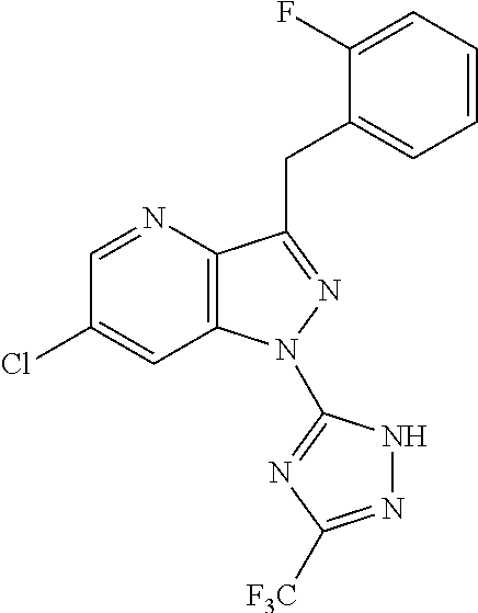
C1=NC2=C(C=C1Cl)N(C1=NC([F3C])=NN1)N=C2CC1=CC=CC=C1F
